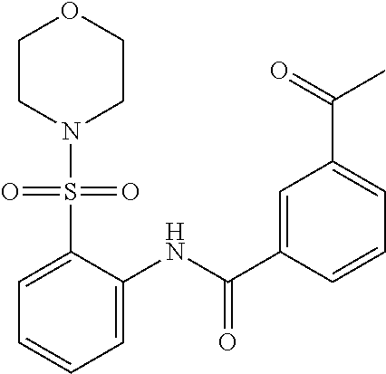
C1=CC=C(C(C)=O)C=C1C(=O)NC1=CC=CC=C1S(=O)(=O)N1CCOCC1
